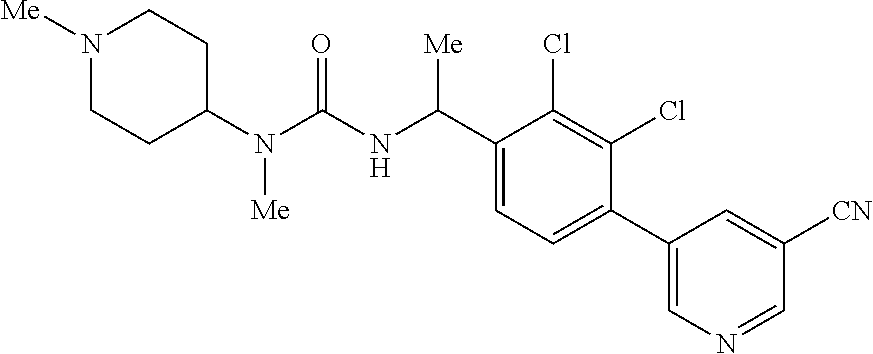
C1(N(C(NC(C2=CC=C(C3=CN=CC([CN])=C3)C(Cl)=C2Cl)[Me])=O)[Me])CCN([Me])CC1
